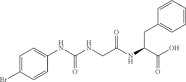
C1=C(Br)C=CC(NC(NCC(NC(C(O)=O)CC2=CC=CC=C2)=O)=O)=C1
